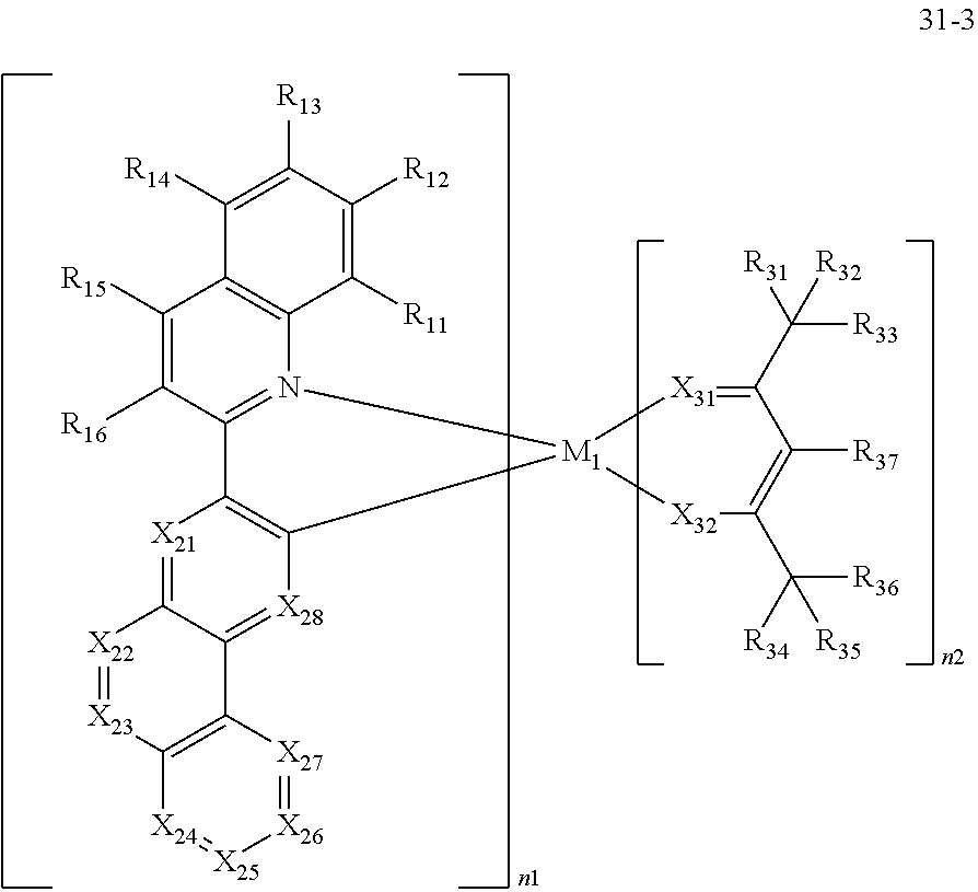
[X21]1=C2C(=[X28]C3=C1C1=N(C4=C(C([R15])=C1[R16])C([R14])=C([R13])C([R12])=C4[R11])[M1]31[X32]C(C([R34])([R36])[R35])=C([R37])C(C([R31])([R33])[R32])=[X31]1)C1=C([X23]=[X22]2)[X24]=[X25][X26]=[X27]1
